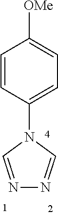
C1=CC(N2C=NN=C2)=CC=C1[OMe]
